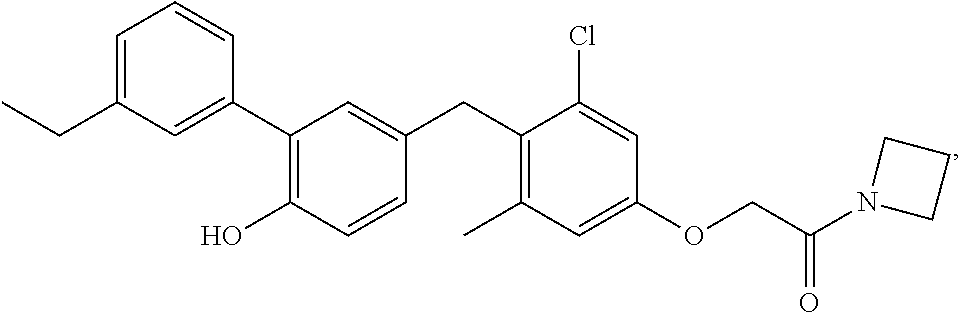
C1(C2=C(O)C=CC(CC3=C(C)C=C(OCC(N4CCC4)=O)C=C3Cl)=C2)=CC(CC)=CC=C1
